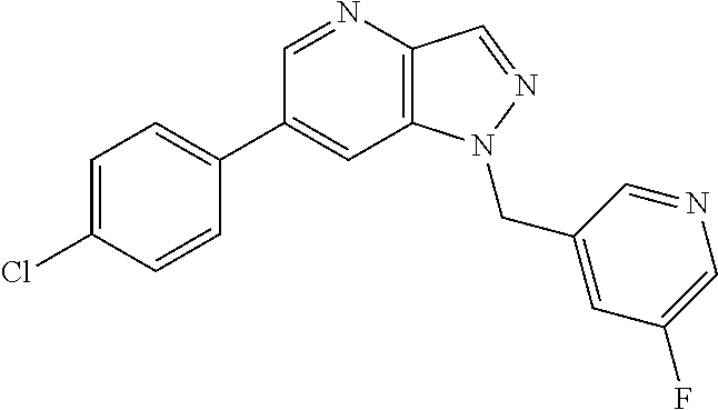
C1(C2=CC=C(Cl)C=C2)=CC2=C(C=NN2CC2=CC(F)=CN=C2)N=C1
